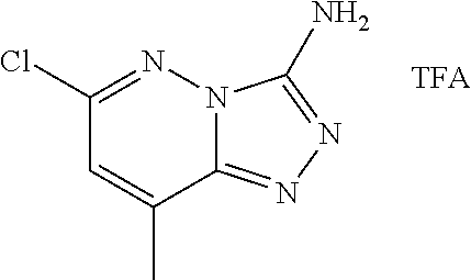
C1(Cl)=NN2C(=NN=C2N)C(C)=C1.[TFA]
